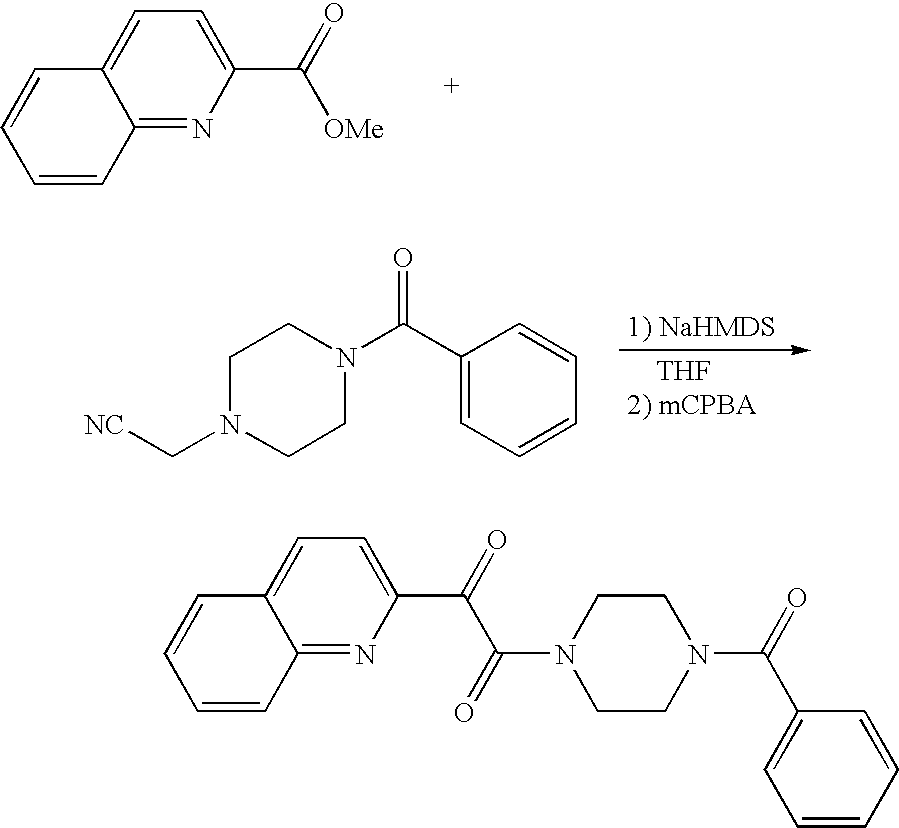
C1=CC2=NC(C([OMe])=O)=CC=C2C=C1.C1N(C[NC])CCN(C(C2=CC=CC=C2)=O)C1.C1=CC2=NC(C(C(=O)N3CCN(C(C4=CC=CC=C4)=O)CC3)=O)=CC=C2C=C1
